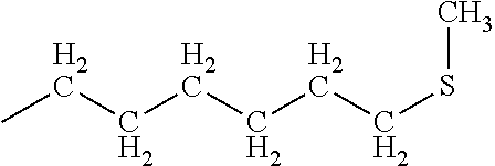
C(CCSC)CCCC
